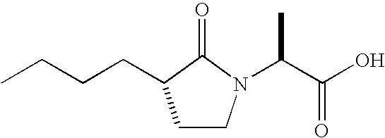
CC(C(O)=O)N1C(=O)C(CCCC)CC1
